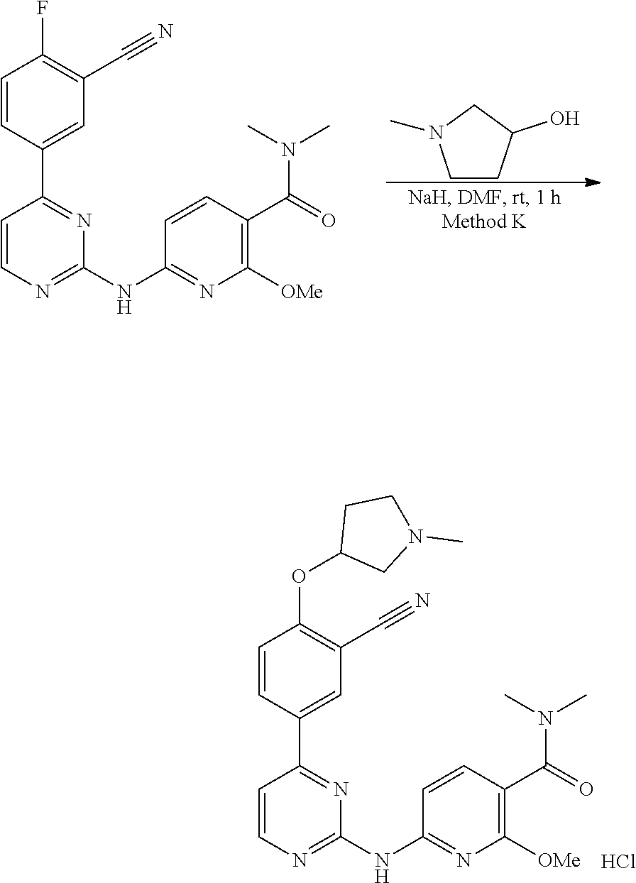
FC1=C(C#N)C=C(C2=NC(NC3=NC([OMe])=C(C(=O)N(C)C)C=C3)=NC=C2)C=C1.C1CC(O)CN1C.C1(OC2CN(C)CC2)=C(C#N)C=C(C2=NC(NC3=NC([OMe])=C(C(=O)N(C)C)C=C3)=NC=C2)C=C1.Cl
